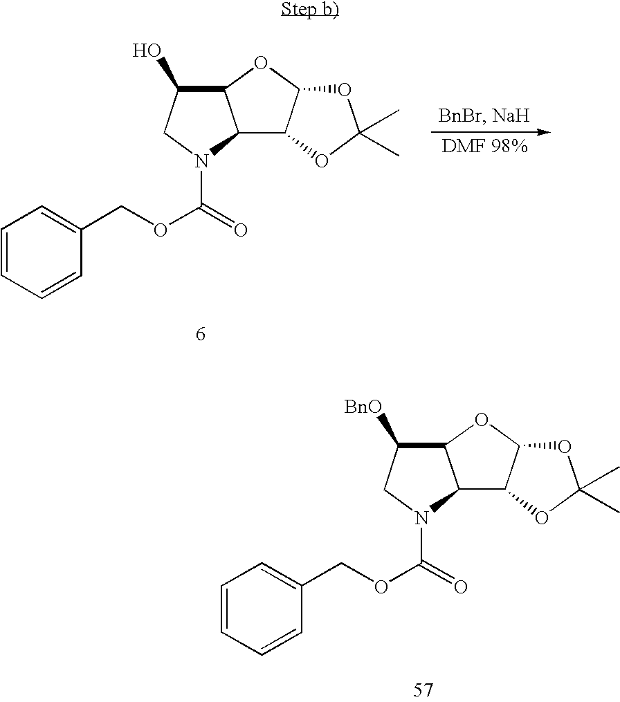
C12C3C(OC1C([BnO])CN2C(=O)OCC1=CC=CC=C1)OC(C)(C)O3.C12C3C(OC1C(O)CN2C(=O)OCC1=CC=CC=C1)OC(C)(C)O3
